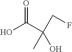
OC(C(CF)(C)O)=O
